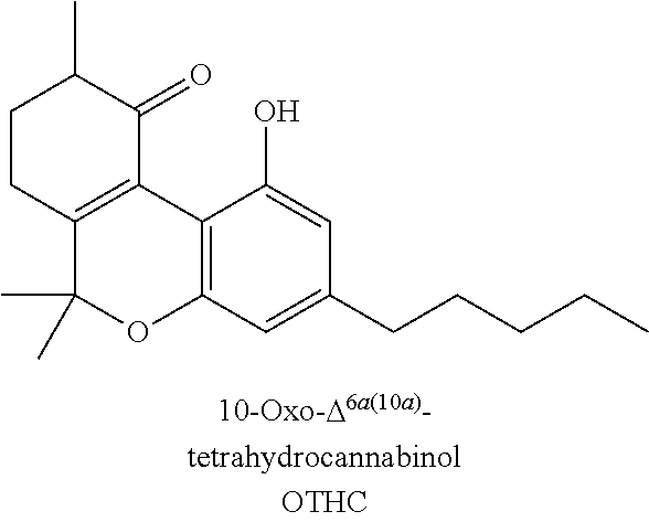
C12=C(C=C(CCCCC)C=C1O)OC(C)(C)C1=C2C(=O)C(C)CC1
